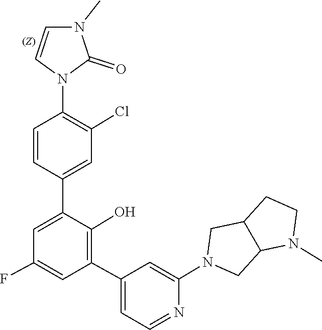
C12CN(C3=CC(C4=C(O)C(C5=CC(Cl)=C(N6C=CN(C)C6=O)C=C5)=CC(F)=C4)=CC=N3)CC1CCN2C
